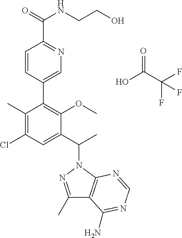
C1(C2=C(OC)C(C(C)N3N=C(C)C4=C3N=CN=C4N)=CC(Cl)=C2C)=CN=C(C(=O)NCCO)C=C1.OC(C(F)(F)F)=O
